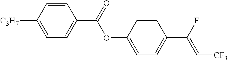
C1=C(OC(C2=CC=C([C3H7])C=C2)=O)C=CC(C(F)=C[CF3])=C1
